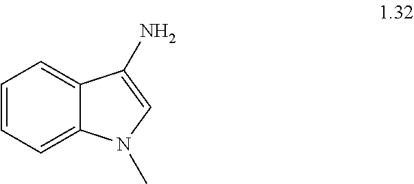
C12=CC=CC=C1N(C)C=C2N
